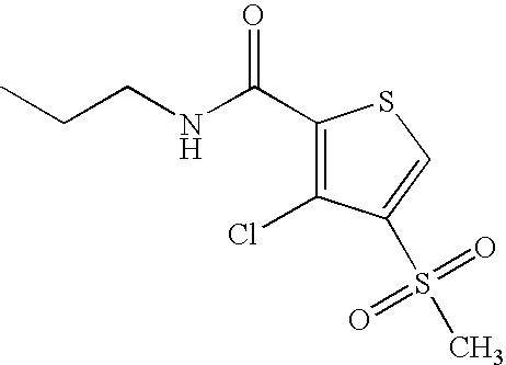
C1(C(NCCC)=O)=C(Cl)C(S(C)(=O)=O)=CS1
